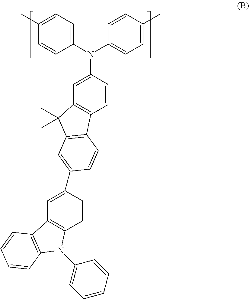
C1=CC(N(C2=CC=C(C)C=C2)C2=CC=C(C)C=C2)=CC2=C1C1=C(C2(C)C)C=C(C2=CC3=C(C=C2)N(C2=CC=CC=C2)C2=C3C=CC=C2)C=C1
